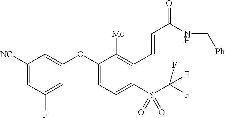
C1([NC])=CC(F)=CC(OC2=CC=C(S(C(F)(F)F)(=O)=O)C(C=CC(NC[Ph])=O)=C2[Me])=C1
